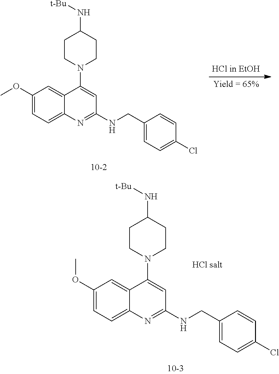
C1(OC)=CC=C2C(=C1)C(N1CCC(N[t-Bu])CC1)=CC(NCC1=CC=C(Cl)C=C1)=N2.C1=C(OC)C=C2C(=C1)N=C(NCC1=CC=C(Cl)C=C1)C=C2N1CCC(N[t-Bu])CC1
